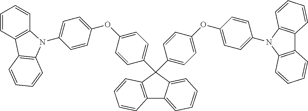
C12=C(C=CC=C1)C(C1=CC=C(OC3=CC=C(N4C5=C(C6=C4C=CC=C6)C=CC=C5)C=C3)C=C1)(C1=CC=C(OC3=CC=C(N4C5=C(C=CC=C5)C5=C4C=CC=C5)C=C3)C=C1)C1=CC=CC=C21
